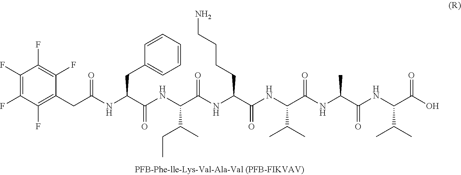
C1(CC(NC(C(NC(C(NC(C(NC(C(NC(C(NC(C(O)=O)C(C)C)=O)C)=O)C(C)C)=O)CCCCN)=O)C(C)CC)=O)CC2=CC=CC=C2)=O)=C(F)C(F)=C(F)C(F)=C1F
